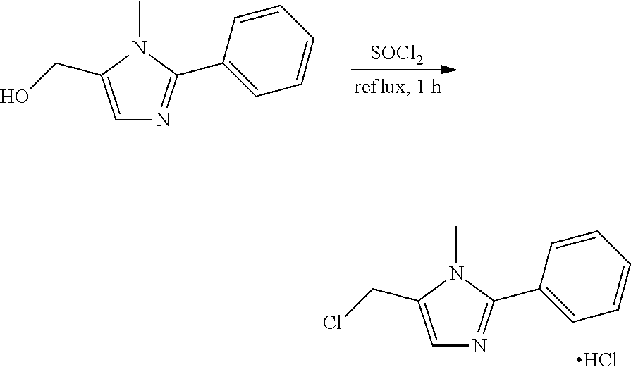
C1=C(CO)N(C)C(C2=CC=CC=C2)=N1.[SOCl2].C1=C(CCl)N(C)C(C2=CC=CC=C2)=N1.Cl
